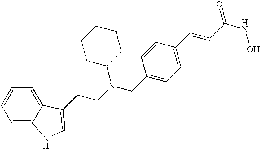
C(N(CC1=CC=C(C=CC(NO)=O)C=C1)C1CCCCC1)CC1=CNC2=CC=CC=C21
